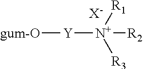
[gum-O][Y][N+]([R2])([R1])[R3].[X-]
